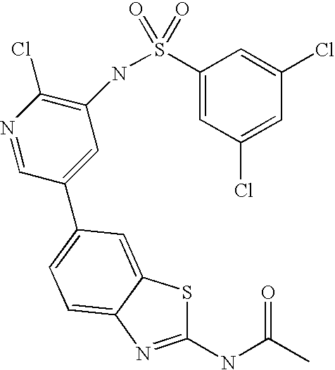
C1(NC(C)=O)=NC2=CC=C(C3=CC(NS(C4=CC(Cl)=CC(Cl)=C4)(=O)=O)=C(Cl)N=C3)C=C2S1
